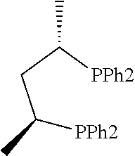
C(CC([PPh2])C)([PPh2])C
